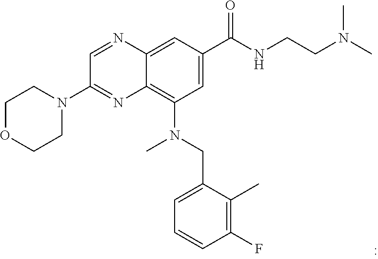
C12=C(N(CC3=CC=CC(F)=C3C)C)C=C(C(NCCN(C)C)=O)C=C1N=CC(N1CCOCC1)=N2
